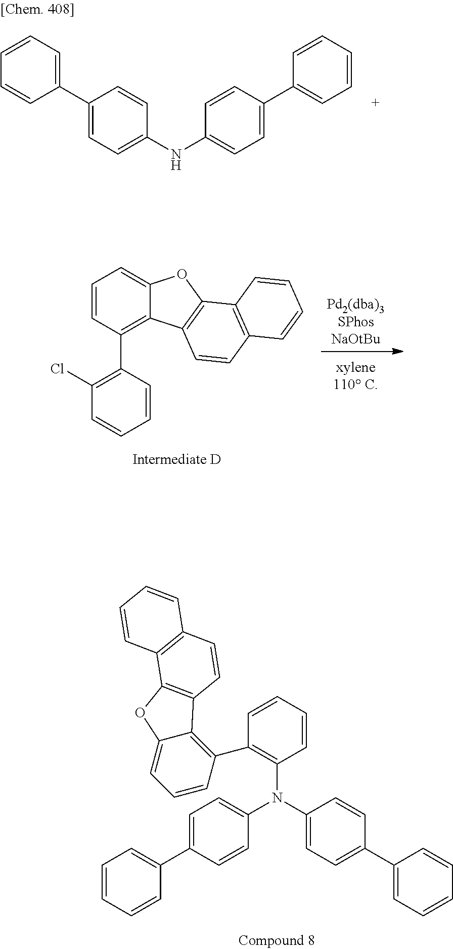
C1(C2=C3C(=CC=C2)OC2=C3C=CC3=C2C=CC=C3)=C(N(C2=CC=C(C3=CC=CC=C3)C=C2)C2=CC=C(C3=CC=CC=C3)C=C2)C=CC=C1.C1(C2=CC=CC=C2)=CC=C(NC2=CC=C(C3=CC=CC=C3)C=C2)C=C1.[Pd2(dba)3SPhosNaOtBu].C1=CC(C2=C(Cl)C=CC=C2)=C2C(=C1)OC1=C2C=CC2=C1C=CC=C2
